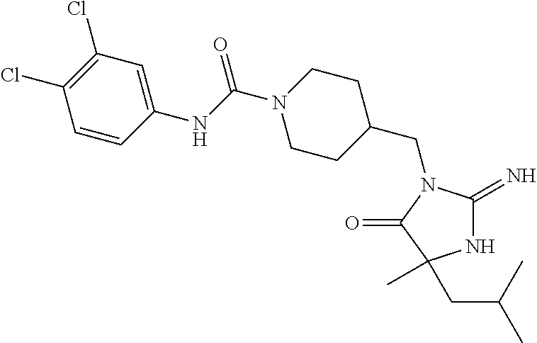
C1C(CN2C(=N)NC(C)(CC(C)C)C2=O)CCN(C(NC2=CC(Cl)=C(Cl)C=C2)=O)C1
